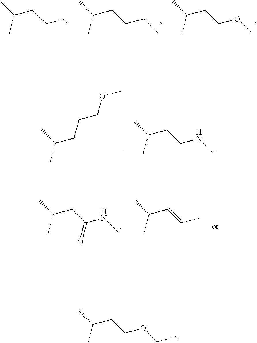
CC(CCC)C.CC(CCCC)C.CC(CCOC)C.CC(CCCOC)C.CC(CCNC)C.CC(CC(NC)=O)C.CC(C=CC)C.CC(CCOCC)C
